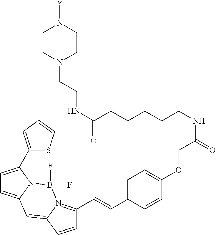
C1=CC2=CC3=CC=C(C4=CC=CS4)N3B(F)(F)N2=C1C=CC1=CC=C(OCC(NCCCCCC(NCCN2CCN(*)CC2)=O)=O)C=C1
